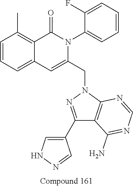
C1=CC=C2C(=C1C)C(=O)N(C1=CC=CC=C1F)C(CN1N=C(C3=CNN=C3)C3=C1N=CN=C3N)=C2
